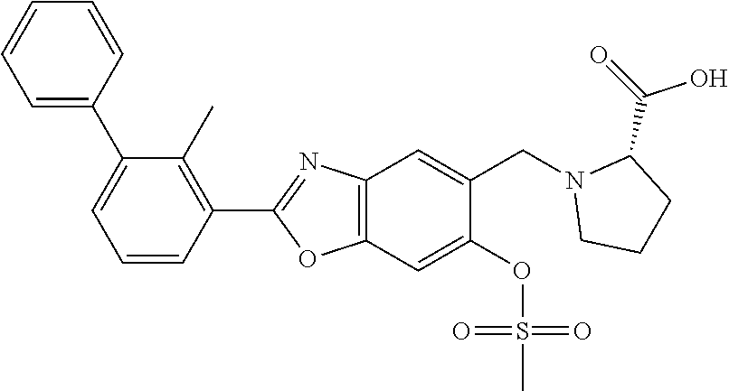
C(=O)(O)C1N(CC2=CC3=C(OC(C4=C(C)C(C5=CC=CC=C5)=CC=C4)=N3)C=C2OS(=O)(C)=O)CCC1
